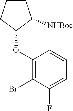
C1(OC2C([NHBoc])CCC2)=C(Br)C(F)=CC=C1
